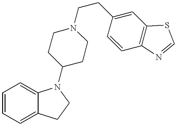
C1=CC=C2C(=C1)N(C1CCN(CCC3=CC4=C(C=C3)N=CS4)CC1)CC2
